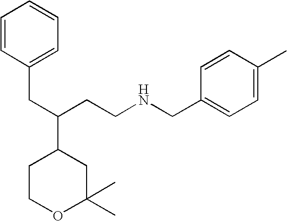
C1COC(C)(C)CC1C(CCNCC1=CC=C(C)C=C1)CC1=CC=CC=C1
